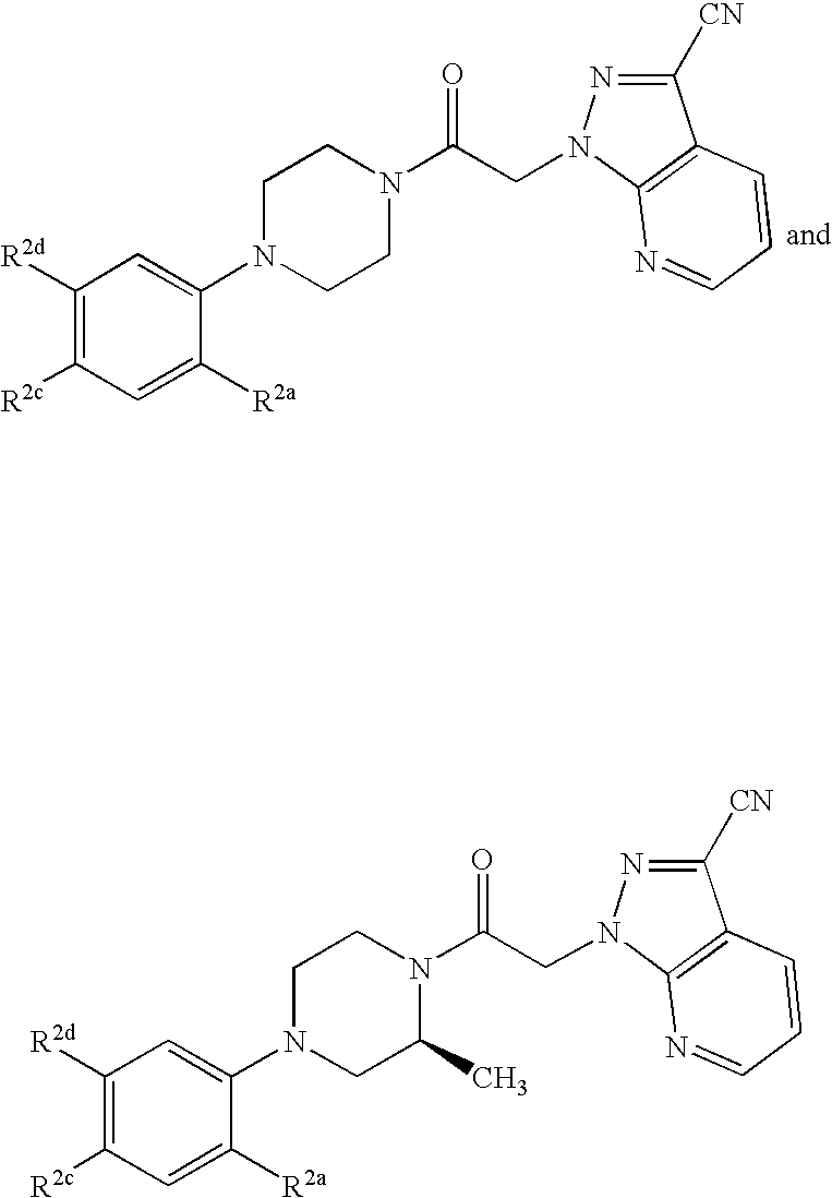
C1([R2d])=C([R2c])C=C([R2a])C(N2CC(C)N(C(CN3C4=C(C([CN])=N3)C=CC=N4)=O)CC2)=C1.C1([R2d])=C([R2c])C=C([R2a])C(N2CCN(C(CN3C4=C(C([CN])=N3)C=CC=N4)=O)CC2)=C1
